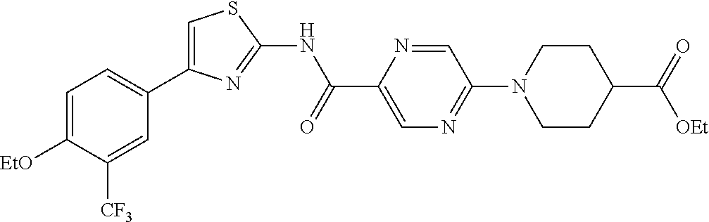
C1=C([EtO])C([CF3])=CC(C2=CSC(NC(C3=CN=C(N4CCC(C(=O)[OEt])CC4)C=N3)=O)=N2)=C1
